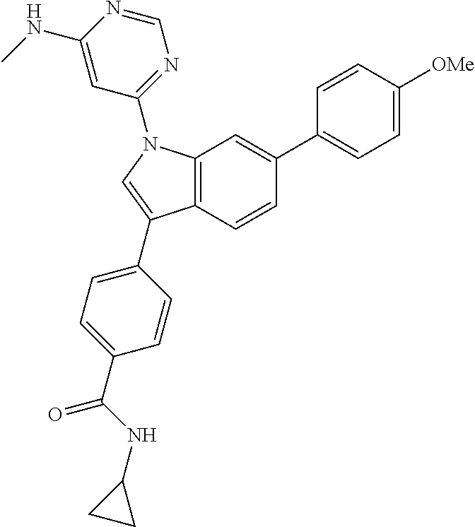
C12=C(C=CC(C3=CC=C([OMe])C=C3)=C1)C(C1=CC=C(C(=O)NC3CC3)C=C1)=CN2C1=NC=NC(NC)=C1
